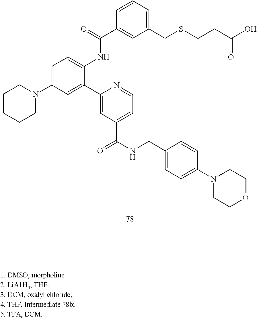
C1=NC(C2=CC(N3CCCCC3)=CC=C2NC(=O)C2=CC(CSCCC(=O)O)=CC=C2)=CC(C(=O)NCC2=CC=C(N3CCOCC3)C=C2)=C1
